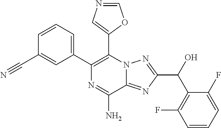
C1(C2=CC=CC(C#N)=C2)=C(C2=CN=CO2)N2C(=NC(C(C3=C(F)C=CC=C3F)O)=N2)C(N)=N1
